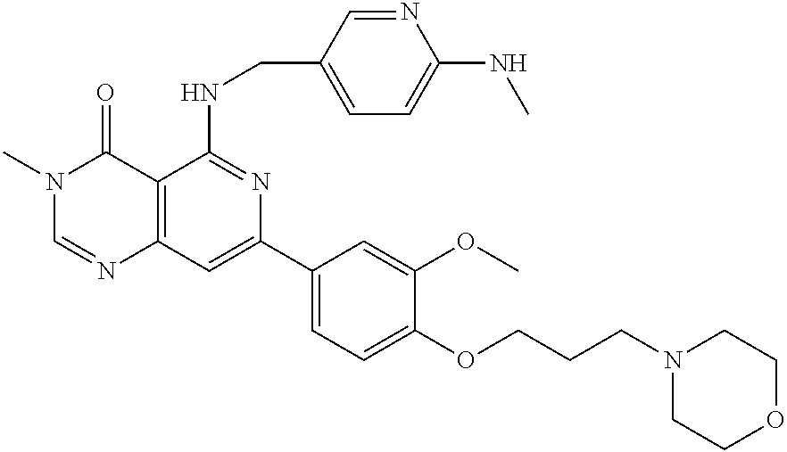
C12=C(C=C(C3=CC=C(OCCCN4CCOCC4)C(OC)=C3)N=C1NCC1=CC=C(NC)N=C1)N=CN(C)C2=O
